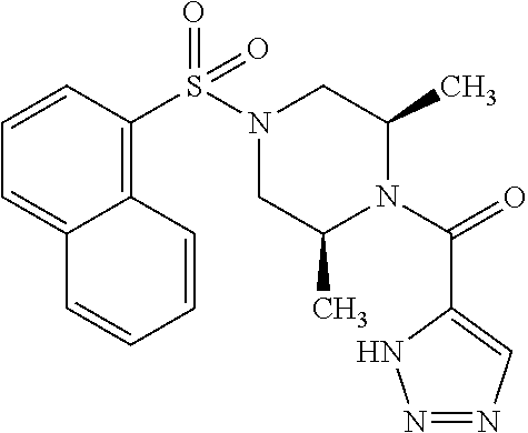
C1=CC(S(N2CC(C)N(C(=O)C3=CN=NN3)C(C)C2)(=O)=O)=C2C(=C1)C=CC=C2
